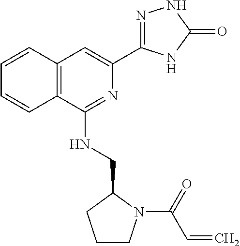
C1=CC2=C(C=C1)C(NCC1CCCN1C(C=C)=O)=NC(C1=NNC(=O)N1)=C2
